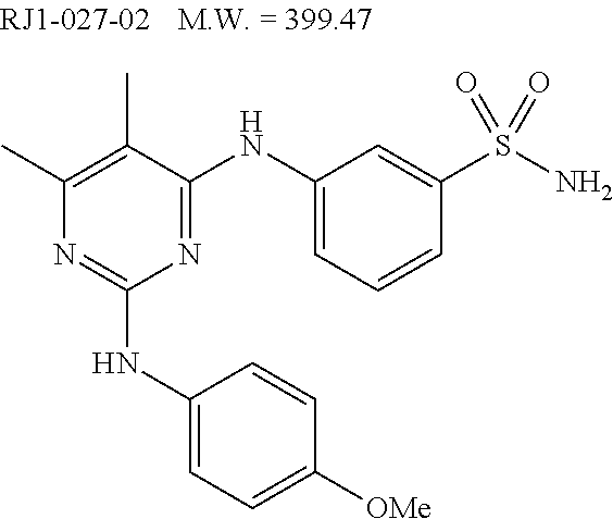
C1(C)=C(C)C(NC2=CC=CC(S(N)(=O)=O)=C2)=NC(NC2=CC=C([OMe])C=C2)=N1
